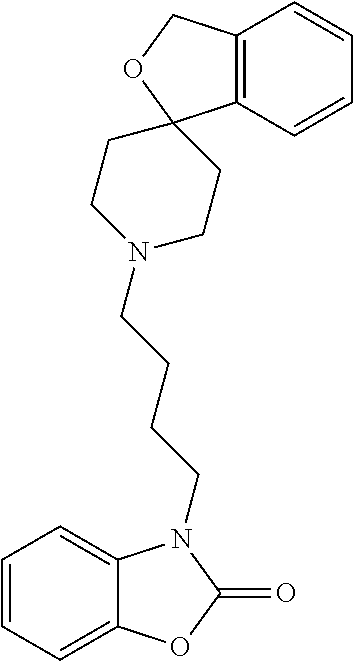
C1=CC=C2C(=C1)N(CCCCN1CCC3(CC1)C1=C(C=CC=C1)CO3)C(=O)O2
